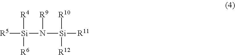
[Si](N([Si]([R11])([R10])[R12])[R9])([R5])([R4])[R6]
